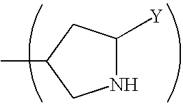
N1C([Y])CC(C)C1
